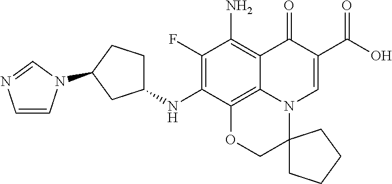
C1(F)=C(NC2CCC(N3C=CN=C3)C2)C2=C3C(=C1N)C(=O)C(C(=O)O)=CN3C1(CO2)CCCC1
